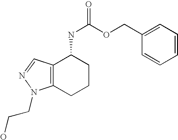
C12=C(CCCC1NC(OCC1=CC=CC=C1)=O)N(CCO)N=C2
